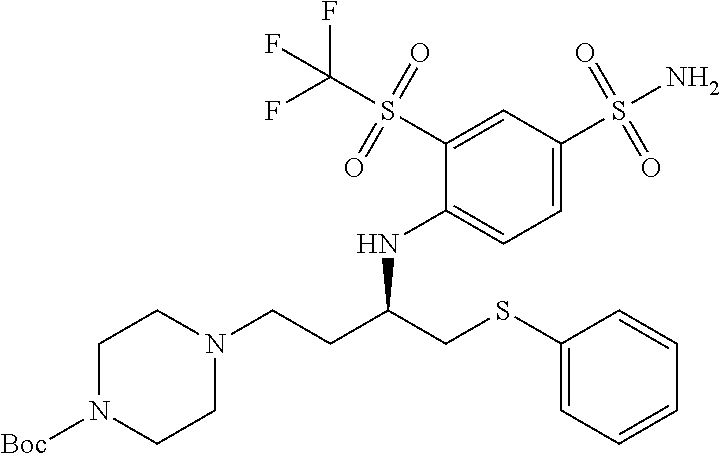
C1(SCC(CCN2CCN([Boc])CC2)NC2=CC=C(S(N)(=O)=O)C=C2S(C(F)(F)F)(=O)=O)=CC=CC=C1
